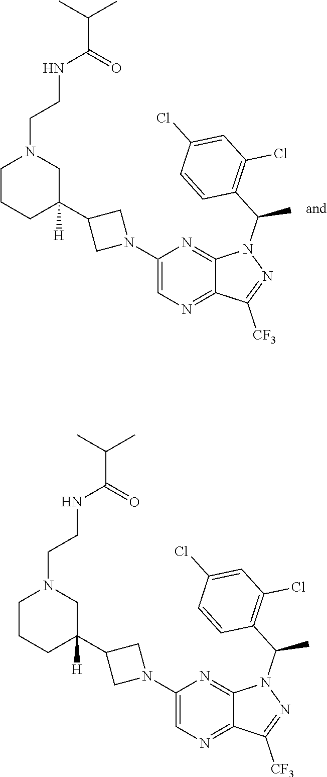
C1(N2CC(C3([H])CN(CCNC(C(C)C)=O)CCC3)C2)=CN=C2C(=N1)N(C(C1=C(Cl)C=C(Cl)C=C1)C)N=C2[CF3].C1(N2CC(C3([H])CN(CCNC(C(C)C)=O)CCC3)C2)=CN=C2C(=N1)N(C(C1=C(Cl)C=C(Cl)C=C1)C)N=C2[CF3]
